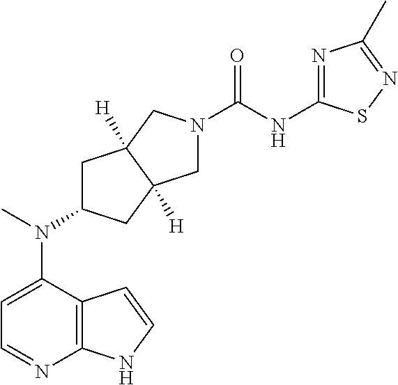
C12=C(N=CC=C1N(C)C1CC3([H])C([H])(C1)CN(C(=O)NC1=NC(C)=NS1)C3)NC=C2
